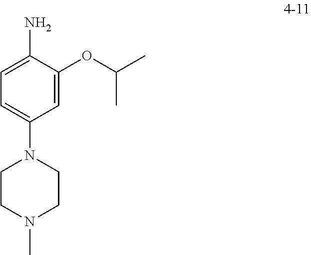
NC1=CC=C(N2CCN(C)CC2)C=C1OC(C)C
